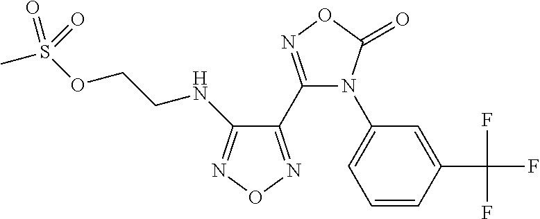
C1(C2=NOC(=O)N2C2=CC=CC(C(F)(F)F)=C2)=NON=C1NCCOS(C)(=O)=O
